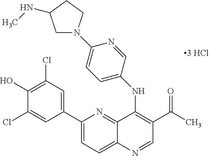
C1(C2=CC(Cl)=C(O)C(Cl)=C2)=CC=C2C(=N1)C(NC1=CC=C(N3CC(NC)CC3)N=C1)=C(C(=O)C)C=N2
